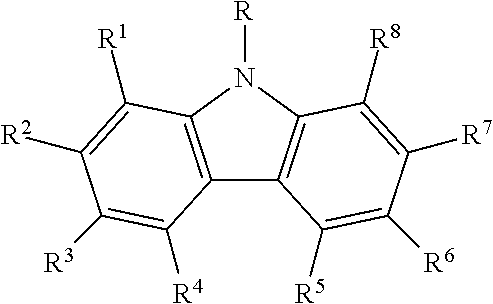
C12=C(N([R])C3=C1C([R5])=C([R6])C([R7])=C3[R8])C([R1])=C([R2])C([R3])=C2[R4]
